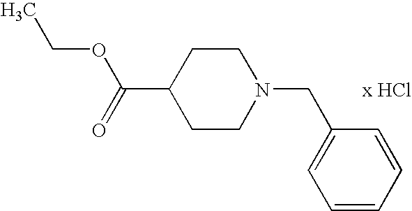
C1(C(=O)OCC)CCN(CC2=CC=CC=C2)CC1.[x HCl]
